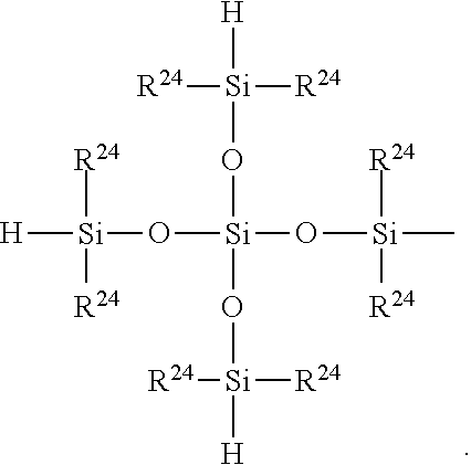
[H][Si](O[Si](O[Si]([H])([R24])[R24])(O[Si]([H])([R24])[R24])O[Si](C)([R24])[R24])([R24])[R24]
